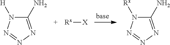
C1(N)=NN=NN1[H].[Rx][X].C1(N)=NN=NN1[Rx]
